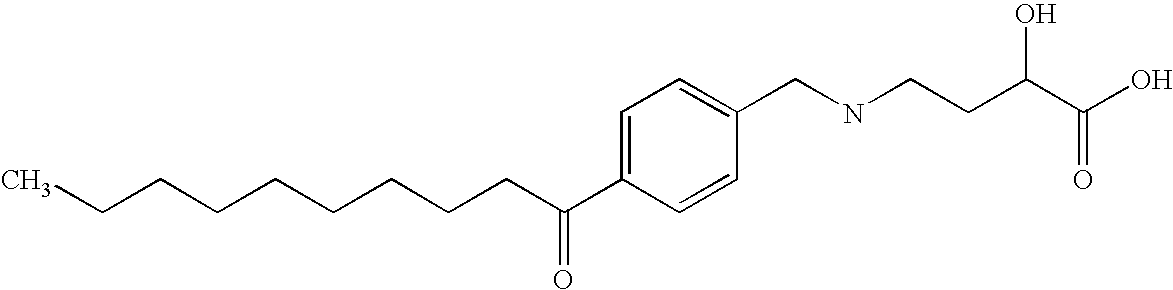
C(CCCCCC(C1=CC=C(CNCCC(C(=O)O)O)C=C1)=O)CCC
